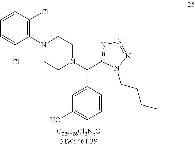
C1=C(Cl)C(N2CCN(C(C3=NN=NN3CCCC)C3=CC(O)=CC=C3)CC2)=C(Cl)C=C1
